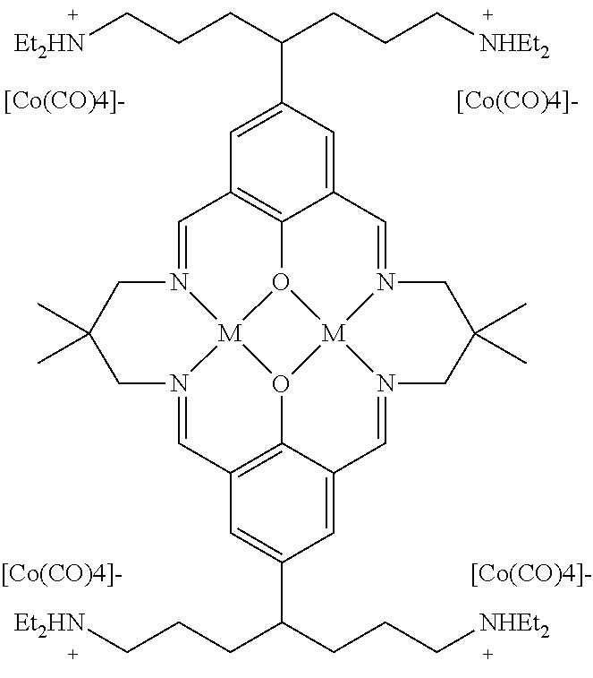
[[Co(CO)4]-].[[Co(CO)4]-].C1=N2[M]34O5C6=C1C=C(C(CCC[NHEt2])CCC[Et2HN])C=C6C=N1[M]56O3C3=C(C=N4CC(C)(C)C2)C=C(C(CCC[NHEt2])CCC[Et2HN])C=C3C=N6CC(C)(C)C1.[[Co(CO)4]-].[[Co(CO)4]-]
